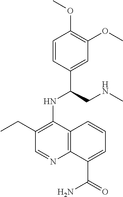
C1=CC(C(CNC)NC2=C(CC)C=NC3=C2C=CC=C3C(=O)N)=CC(OC)=C1OC
